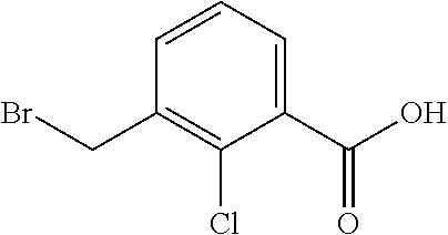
C1=CC=C(C(O)=O)C(Cl)=C1CBr
